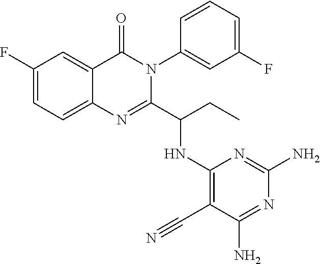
C1(F)=CC=C2C(=C1)C(=O)N(C1=CC(F)=CC=C1)C(C(CC)NC1=C(C#N)C(N)=NC(N)=N1)=N2
